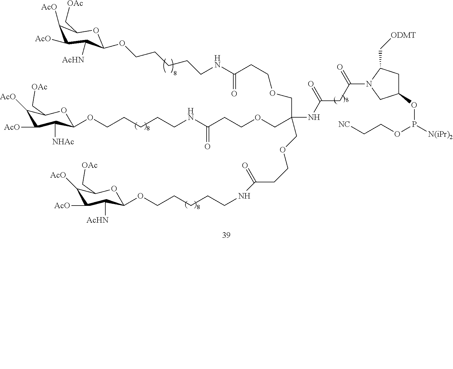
C1([AcO])C([AcO])C([AcHN])C(OCCCCCNC(CCOCC(COCCC(NCCCCCOC2C([NHAc])C([AcO])C([AcO])C(C[OAc])O2)=O)(COCCC(NCCCCCOC2C([AcHN])C([AcO])C([AcO])C(C[OAc])O2)=O)NC(CC(N2CC(OP([N(iPr)2])OCC[NC])CC2C[ODMT])=O)=O)=O)OC1C[OAc]
